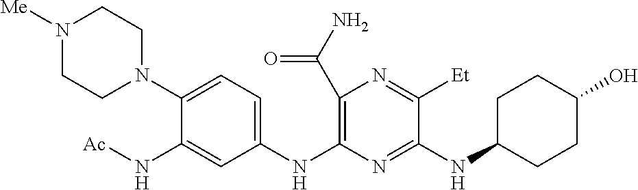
C1(C(N)=O)=C(NC2=CC=C(N3CCN([Me])CC3)C(N[Ac])=C2)N=C(NC2CCC(O)CC2)C([Et])=N1
